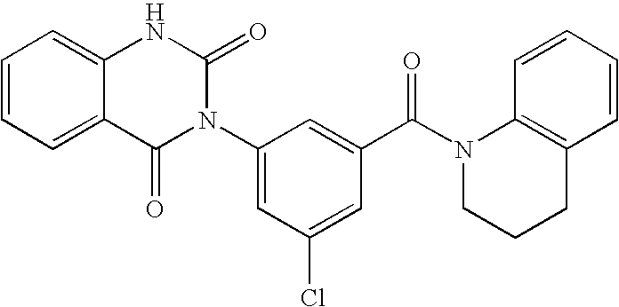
C12=CC=CC=C1NC(=O)N(C1=CC(Cl)=CC(C(N3CCCC4=C3C=CC=C4)=O)=C1)C2=O
